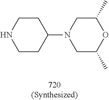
O1C(C)CN(C2CCNCC2)CC1C
